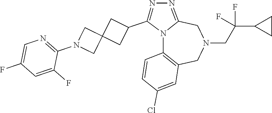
N12C3=C(CN(CC(C4CC4)(F)F)CC1=NN=C2C1CC2(C1)CN(C1=NC=C(F)C=C1F)C2)C=C(Cl)C=C3
